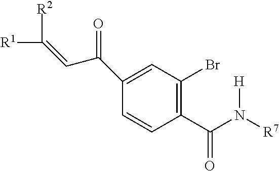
C1(C(N([R7])[H])=O)=C(Br)C=C(C(C=C([R2])[R1])=O)C=C1
